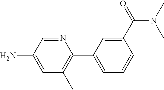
N1=CC(N)=CC(C)=C1C1=CC=CC(C(=O)N(C)C)=C1
